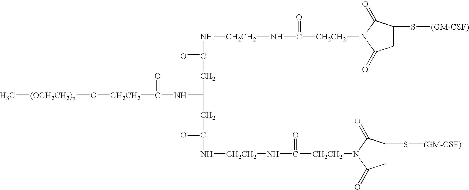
C1C(S[(GM-CSF)])C(=O)N([CH2CH2]C(N[CH2CH2]NC(CC(NC(=O)[CH2CH2]O[(OCH2CH2)n]C)CC(=O)N[CH2CH2]NC([CH2CH2]N2C(=O)C(S[(GM-CSF)])CC2=O)=O)=O)=O)C1=O
